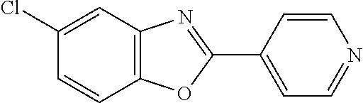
C1(Cl)=CC2=C(C=C1)OC(C1=CC=NC=C1)=N2
